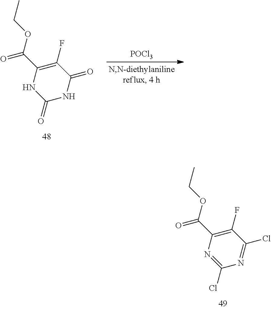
[POCl3].C1(F)=C(C(=O)OCC)NC(=O)NC1=O.C1(F)=C(C(=O)OCC)N=C(Cl)N=C1Cl
